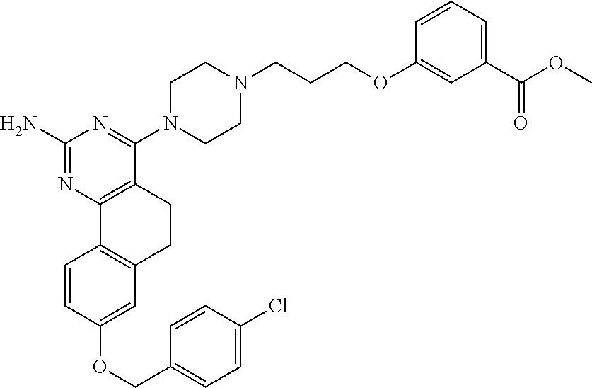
C1(N)=NC2=C(C(N3CCN(CCCOC4=CC(C(OC)=O)=CC=C4)CC3)=N1)CCC1=C2C=CC(OCC2=CC=C(Cl)C=C2)=C1
